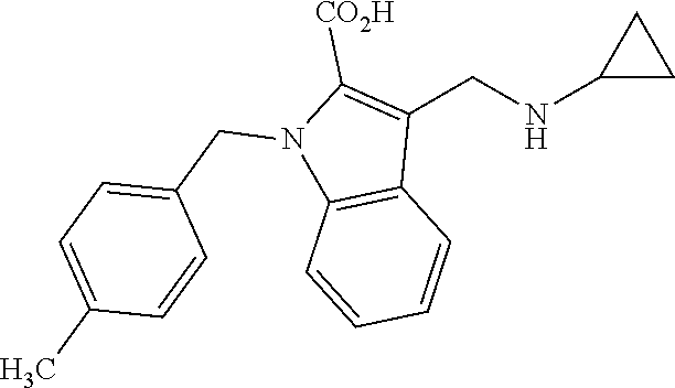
N1(CC2=CC=C(C)C=C2)C2=C(C(CNC3CC3)=C1[CO2H])C=CC=C2
